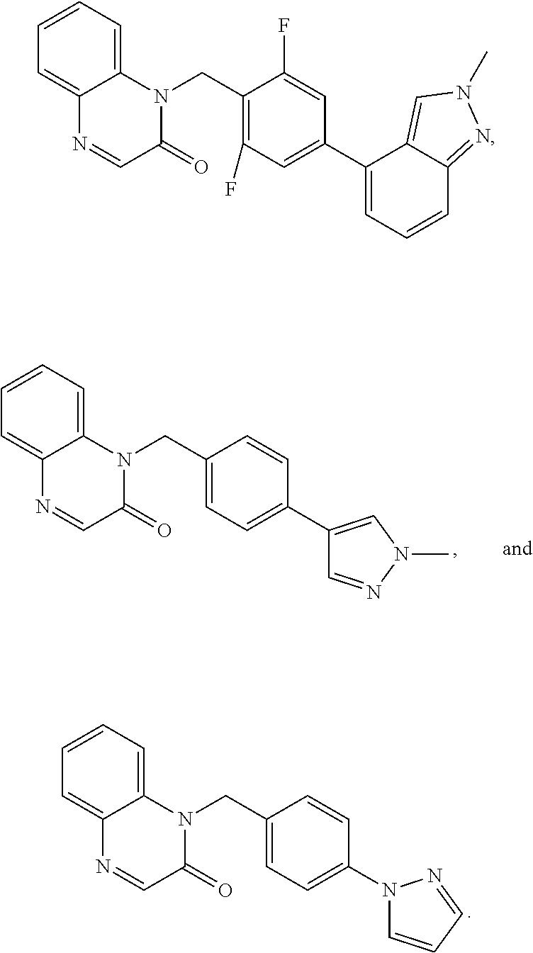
C12=CC=CC=C1N=CC(=O)N2CC1=CC=C(C2=CN(C)N=C2)C=C1.C12=CC=CC=C1N=CC(=O)N2CC1=CC=C(N2C=CC=N2)C=C1.C12=CC=CC=C1N=CC(=O)N2CC1=C(F)C=C(C2=CC=CC3=NN(C)C=C23)C=C1F
